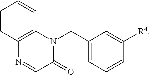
C1=CC2=C(C=C1)N(CC1=CC=CC([R4])=C1)C(=O)C=N2
